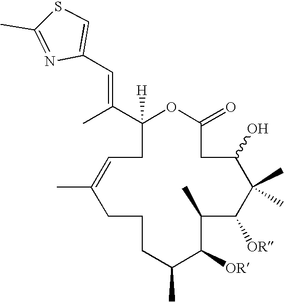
C1(C(C)=CC2=CSC(C)=N2)([H])OC(=O)CC(O)C(C)(C)C([OR])C(C)C([OR])C(C)CCCC(C)=CC1
